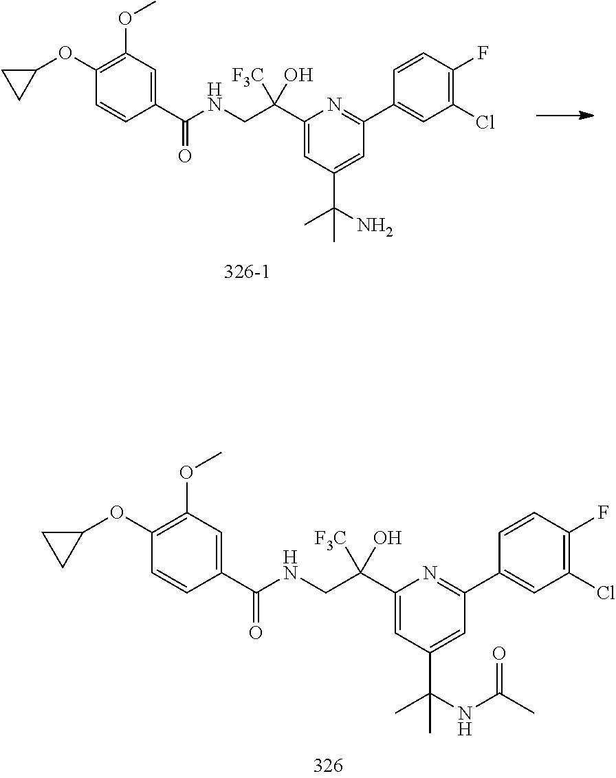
C1(C(CNC(=O)C2=CC(OC)=C(OC3CC3)C=C2)([F3C])O)=CC(C(C)(C)NC(=O)C)=CC(C2=CC(Cl)=C(F)C=C2)=N1.C1(C(CNC(=O)C2=CC(OC)=C(OC3CC3)C=C2)([F3C])O)=CC(C(C)(N)C)=CC(C2=CC(Cl)=C(F)C=C2)=N1
